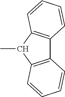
CC1C2=C(C3=C1C=CC=C3)C=CC=C2
